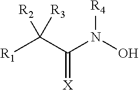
[R1]C(C(N(O)[R4])=[X])([R2])[R3]
